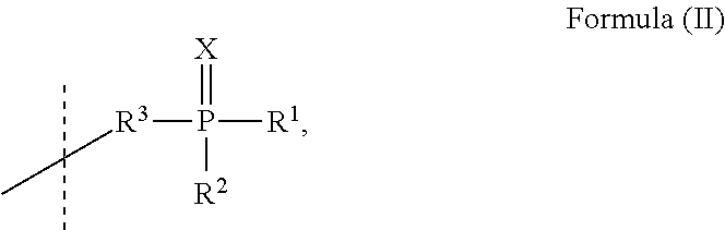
[X]=P([R3]C(C)(C)C)([R1])[R2]
